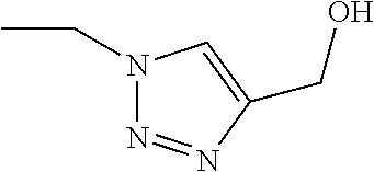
N1(CC)N=NC(CO)=C1
